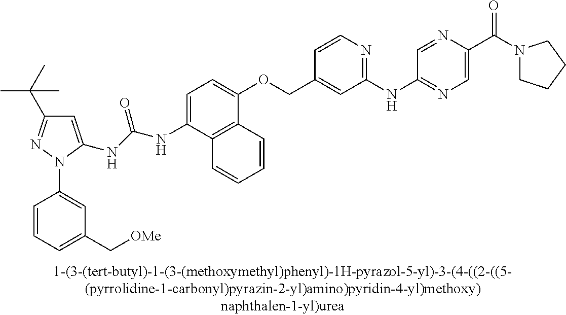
C1(NC(NC2=CC(C(C)(C)C)=NN2C2=CC(C[OMe])=CC=C2)=O)=CC=C(OCC2=CC(NC3=NC=C(C(N4CCCC4)=O)N=C3)=NC=C2)C2=C1C=CC=C2
